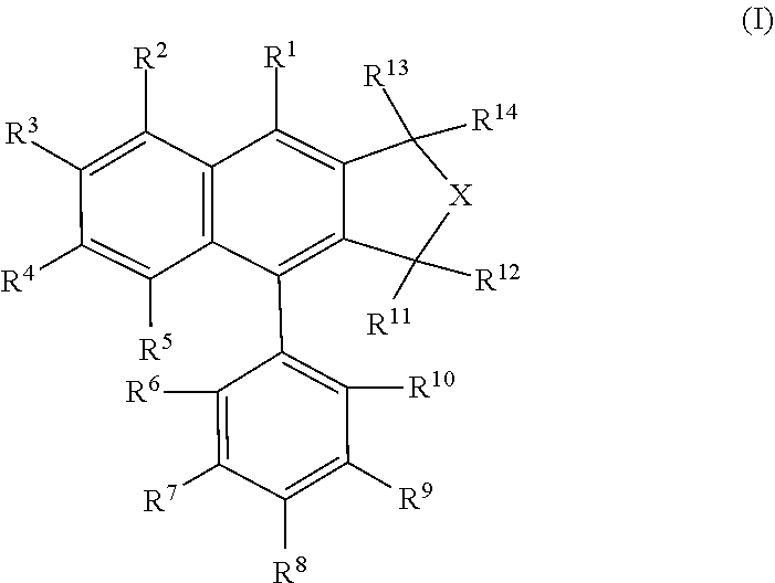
C1([R7])=C([R6])C(C2=C3C(=C([R1])C4=C2C([R5])=C([R4])C([R3])=C4[R2])C([R13])([R14])[X]C3([R12])[R11])=C([R10])C([R9])=C1[R8]
